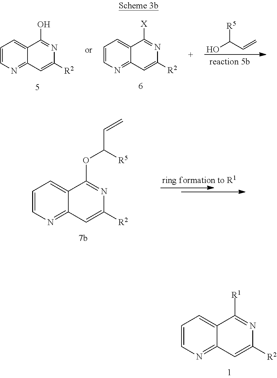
C1=CN=C2C(=C1)C([R1])=NC([R2])=C2.C1=CN=C2C(=C1)C([X])=NC([R2])=C2.OC(C=C)[R5].C1=CN=C2C(=C1)C(O)=NC([R2])=C2.C1=CN=C2C(=C1)C(OC(C=C)[R5])=NC([R2])=C2
